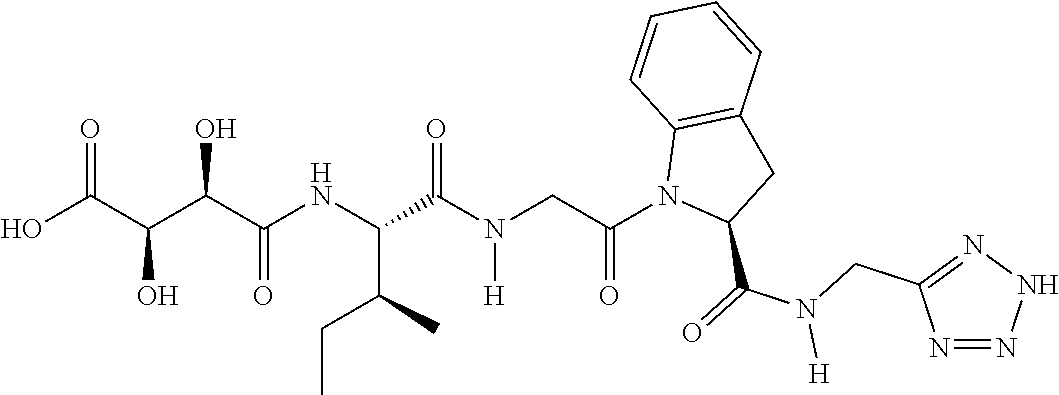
C(NC(C(C)CC)C(N(CC(N1C(C(=O)N(CC2=NNN=N2)[H])CC2=C1C=CC=C2)=O)[H])=O)(=O)C(C(C(O)=O)O)O
